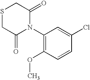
S1CC(=O)N(C2=C(OC)C=CC(Cl)=C2)C(=O)C1
